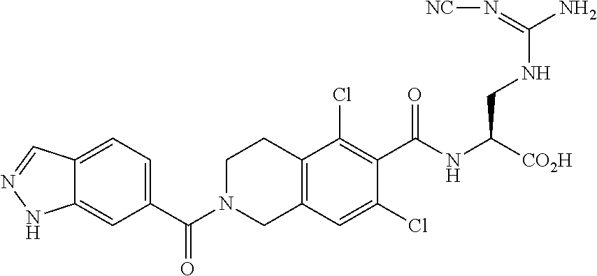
C12=CC(C(=O)N3CC4=C(CC3)C(Cl)=C(C(=O)NC([CO2H])CNC(N)=N[NC])C(Cl)=C4)=CC=C1C=NN2
